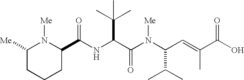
N(C(C(N(C(C(C)C)C=C(C(O)=O)C)[Me])=O)C(C)(C)C)C(=O)C1N([Me])C([Me])CCC1
